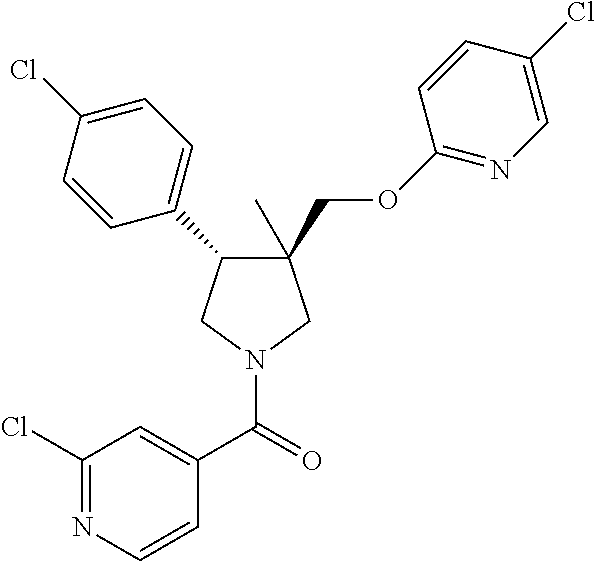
C1(C)(COC2=NC=C(Cl)C=C2)C(C2=CC=C(Cl)C=C2)CN(C(=O)C2=CC(Cl)=NC=C2)C1
